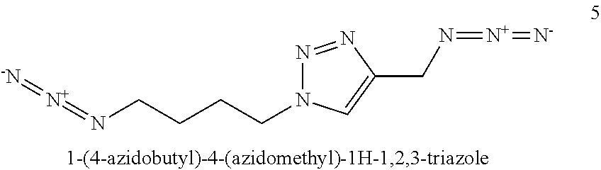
N1=NC(CN=[N+]=[N-])=CN1CCCCN=[N+]=[-N]
